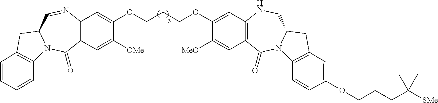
C12=C(C=C([OMe])C(OCCCOC3=CC4=C(C=C3[MeO])C(=O)N3C(CN4)CC4=C3C=CC(OCCCC([SMe])(C)C)=C4)=C1)C(=O)N1C(C=N2)CC2=C1C=CC=C2
